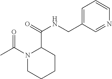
C1(C(=O)NCC2=CC=CN=C2)N(C(C)=O)CCCC1
